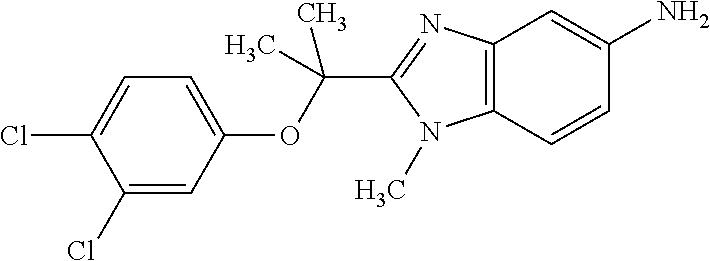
C1=C(Cl)C(Cl)=CC=C1OC(C1=NC2=C(N1C)C=CC(N)=C2)(C)C
